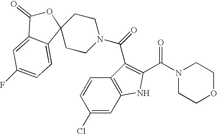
N1(C(C2=C(C(N3CCC4(CC3)OC(=O)C3=CC(F)=CC=C43)=O)C3=C(N2)C=C(Cl)C=C3)=O)CCOCC1
